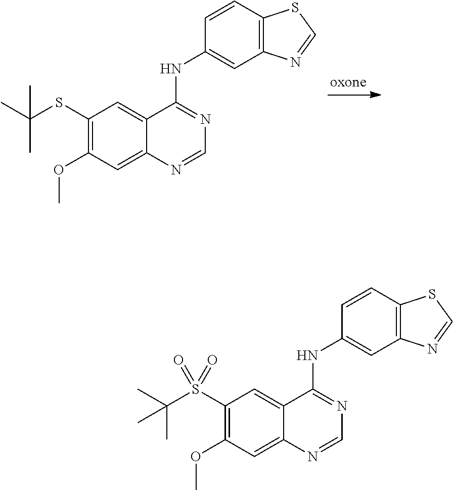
C1(SC(C)(C)C)=C(OC)C=C2C(=C1)C(NC1=CC3=C(C=C1)SC=N3)=NC=N2.C1(S(C(C)(C)C)(=O)=O)=C(OC)C=C2C(=C1)C(NC1=CC3=C(C=C1)SC=N3)=NC=N2
